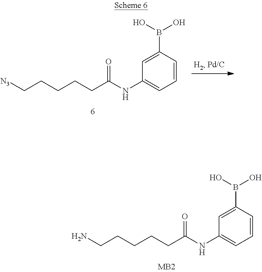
NCCCCCC(NC1=CC=CC(B(O)O)=C1)=O.[N3]CCCCCC(NC1=CC=CC(B(O)O)=C1)=O
